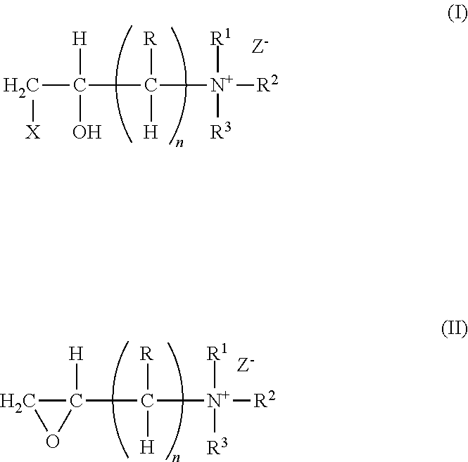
C(C(O)([H])C([H])([R])[N+]([R3])([R1])[R2])[X].C1C([H])(C([H])([R])[N+]([R3])([R1])[R2])O1
